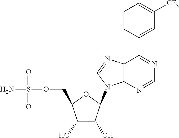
C1(O)C(O)C(N2C3=C(N=C2)C(C2=CC([CF3])=CC=C2)=NC=N3)OC1COS(N)(=O)=O
